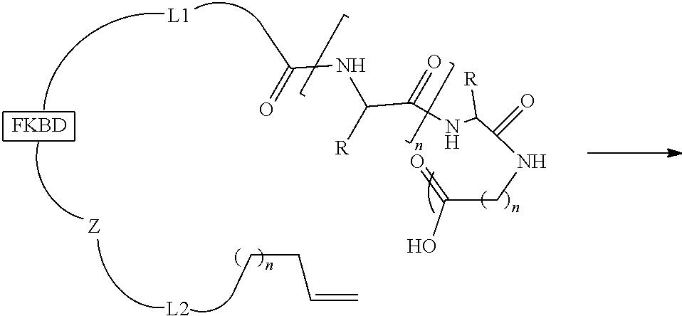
[L1].[L2].C(C)CC=C.[FKBD].N(C(C(=O)NC(C(NCC(O)=O)=O)[R])[R])C(=O)C
